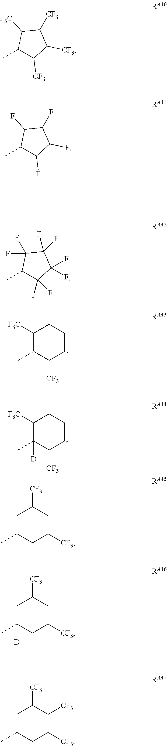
C1([F3C])C(C)C([CF3])CCC1.C1([F3C])C(C)([D])C([CF3])CCC1.C1(C)C([CF3])C([CF3])C([CF3])C1[F3C].C1(C)C(F)C(F)C(F)C1F.C1(C)C(F)(F)C(F)(F)C(F)(F)C1(F)F.C1C(C)CC([CF3])CC1[CF3].C1C(C)([D])CC([CF3])CC1[CF3].C1C(C)CC([CF3])C([CF3])C1[CF3]
